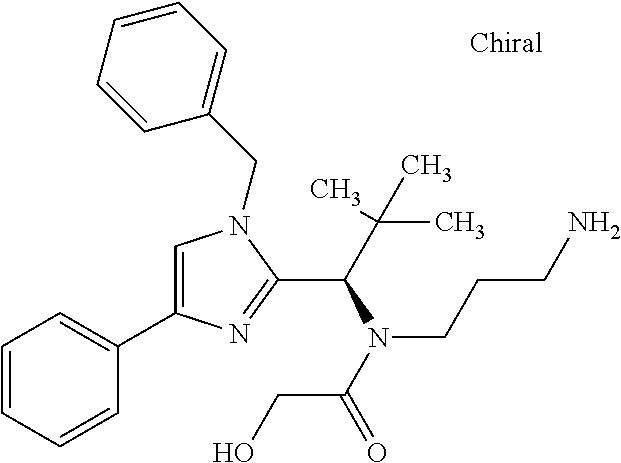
C1=C(C2=CC=CC=C2)N=C(C(C(C)(C)C)N(C(=O)CO)CCCN)N1CC1=CC=CC=C1
